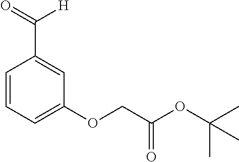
O=C([H])C1=CC(OCC(OC(C)(C)C)=O)=CC=C1
